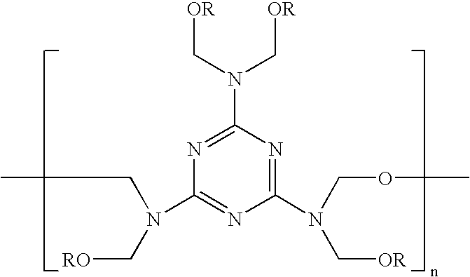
C1(N(COC)C[OR])=NC(N(C[OR])C[OR])=NC(N(CC)C[RO])=N1
